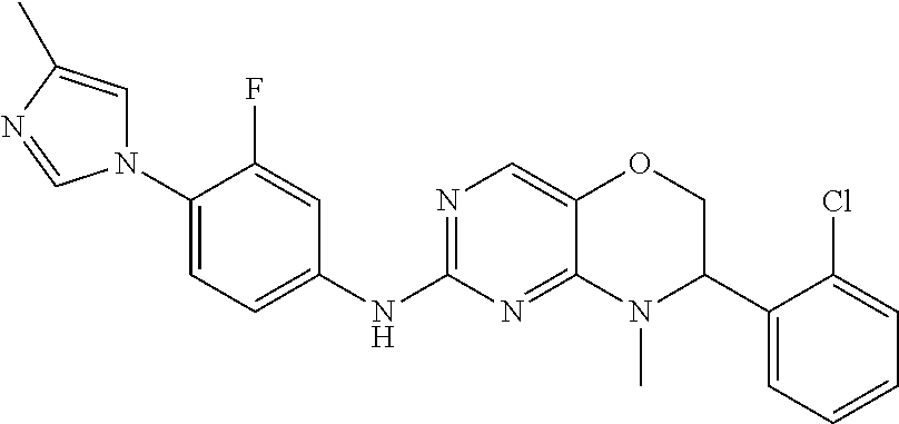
N1=C(NC2=CC=C(N3C=C(C)N=C3)C(F)=C2)N=C2C(=C1)OCC(C1=CC=CC=C1Cl)N2C
